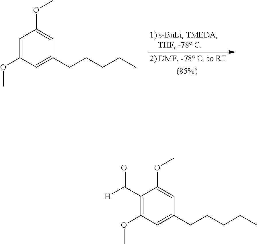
C1(C([H])=O)=C(OC)C=C(CCCCC)C=C1OC.C1=C(OC)C=C(CCCCC)C=C1OC
